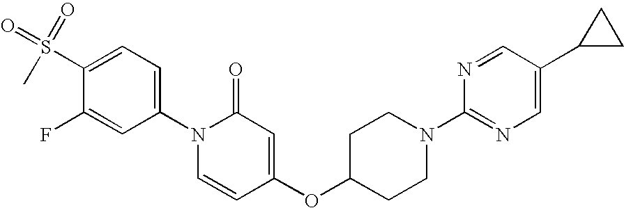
C1(N2C=CC(OC3CCN(C4=NC=C(C5CC5)C=N4)CC3)=CC2=O)=CC=C(S(=O)(=O)C)C(F)=C1
